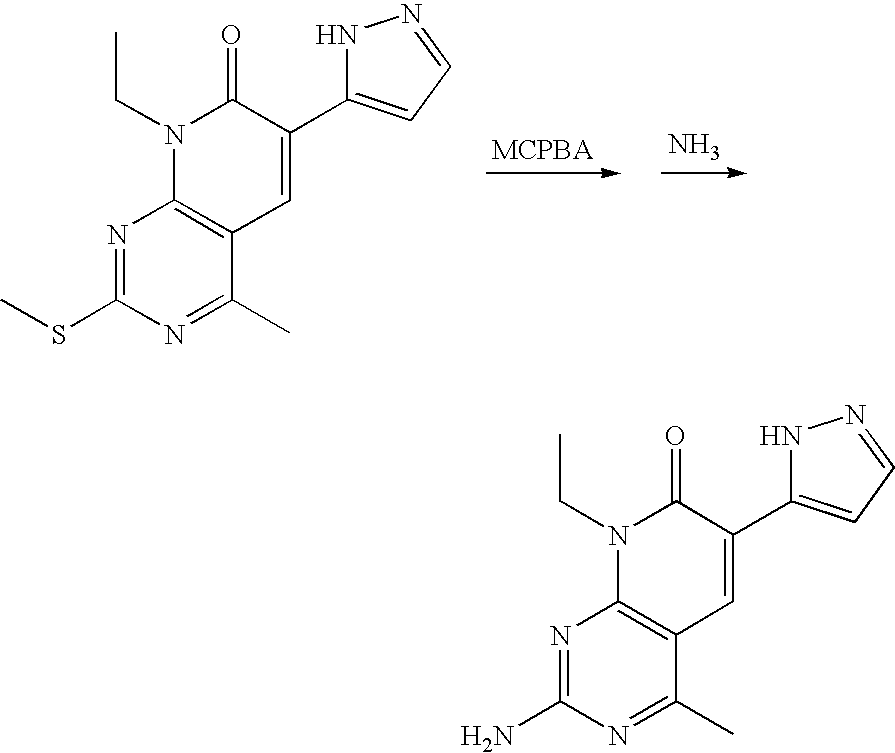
N.C1(C)=NC(SC)=NC2=C1C=C(C1=CC=NN1)C(=O)N2CC.C1(C)=NC(N)=NC2=C1C=C(C1=CC=NN1)C(=O)N2CC
